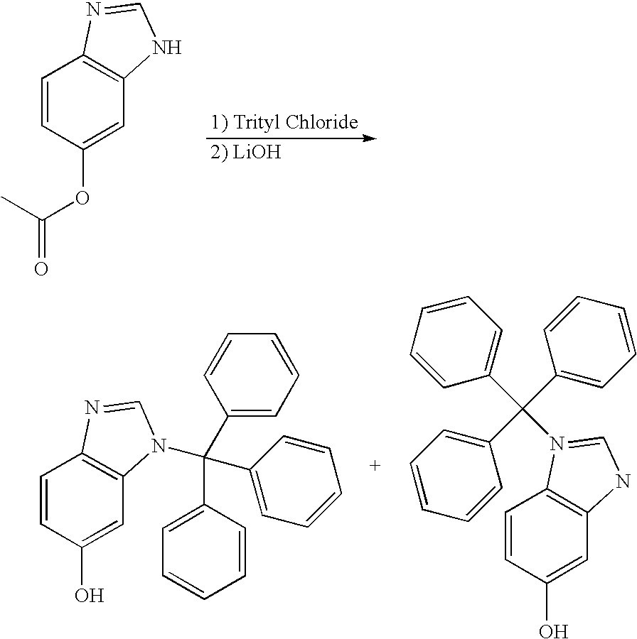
C1=CC(OC(C)=O)=CC2=C1N=CN2.C1=CC(O)=CC2=C1N=CN2C(C1=CC=CC=C1)(C1=CC=CC=C1)C1=CC=CC=C1.C1=CC(O)=CC2=C1N(C(C1=CC=CC=C1)(C1=CC=CC=C1)C1=CC=CC=C1)=CN2
